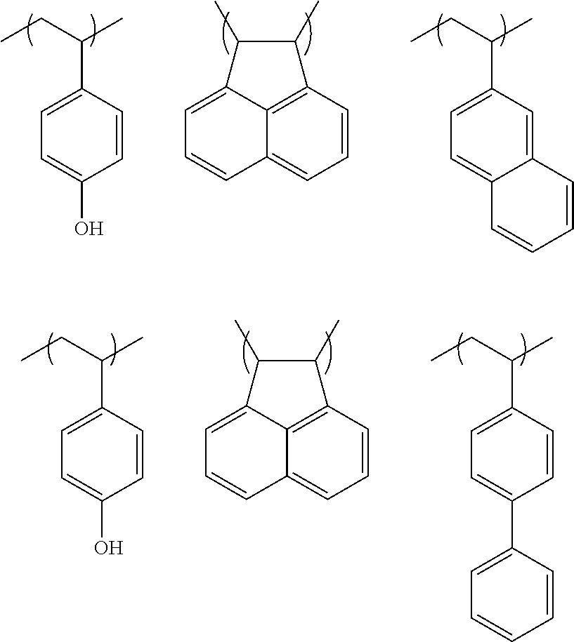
C1=C(C(CC)C)C=CC(O)=C1.C1=C2C3=C(C(C)C2C)C=CC=C3C=C1.C1=C(C(CC)C)C=C2C(=C1)C=CC=C2.C1=C(C(CC)C)C=CC(O)=C1.C1=C2C3=C(C(C)C2C)C=CC=C3C=C1.C1=C(C(CC)C)C=CC(C2=CC=CC=C2)=C1
